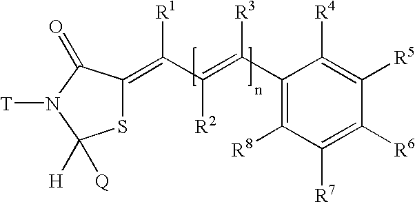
S1C(=C(C(=C(C2=C([R8])C([R7])=C([R6])C([R5])=C2[R4])[R3])[R2])[R1])C(=O)N([T])C1([H])[Q]
